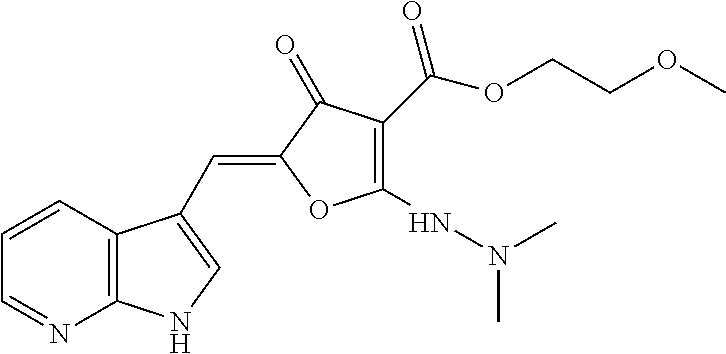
C1=CC2=C(N=C1)NC=C2C=C1C(=O)C(C(OCCOC)=O)=C(NN(C)C)O1
